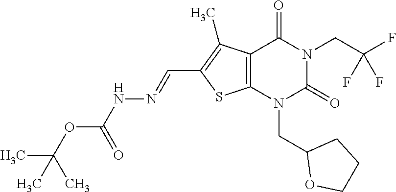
C12=C(N(CC3OCCC3)C(=O)N(CC(F)(F)F)C1=O)SC(C=NNC(OC(C)(C)C)=O)=C2C
